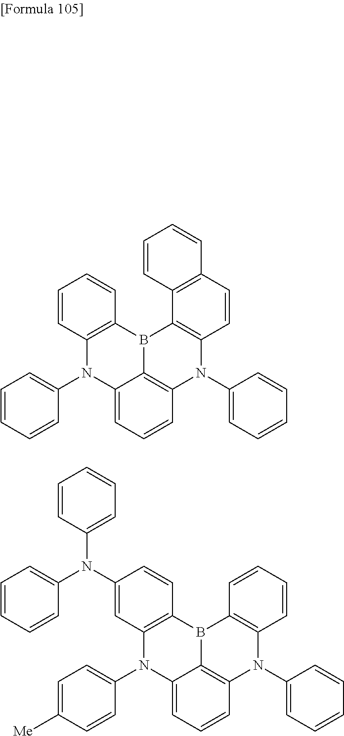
C12=CC=CC3=C1B(C1=C(N2C2=CC=CC=C2)C=CC=C1)C1=C(N3C2=CC=CC=C2)C=CC2=C1C=CC=C2.C12=CC=CC3=C1B(C1=C(N2C2=CC=C([Me])C=C2)C=C(N(C2=CC=CC=C2)C2=CC=CC=C2)C=C1)C1=C(N3C2=CC=CC=C2)C=CC=C1
